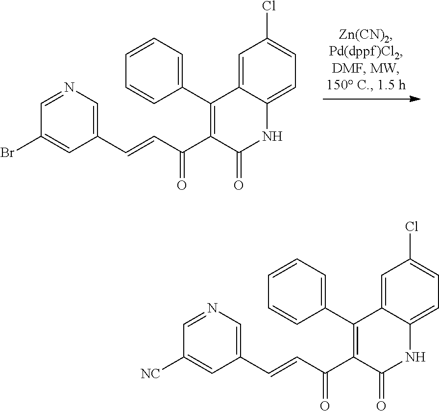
C1=C2C(=CC=C1Cl)NC(=O)C(C(C=CC1=CN=CC(Br)=C1)=O)=C2C1=CC=CC=C1.C1=C2C(=CC=C1Cl)NC(=O)C(C(C=CC1=CN=CC([NC])=C1)=O)=C2C1=CC=CC=C1
